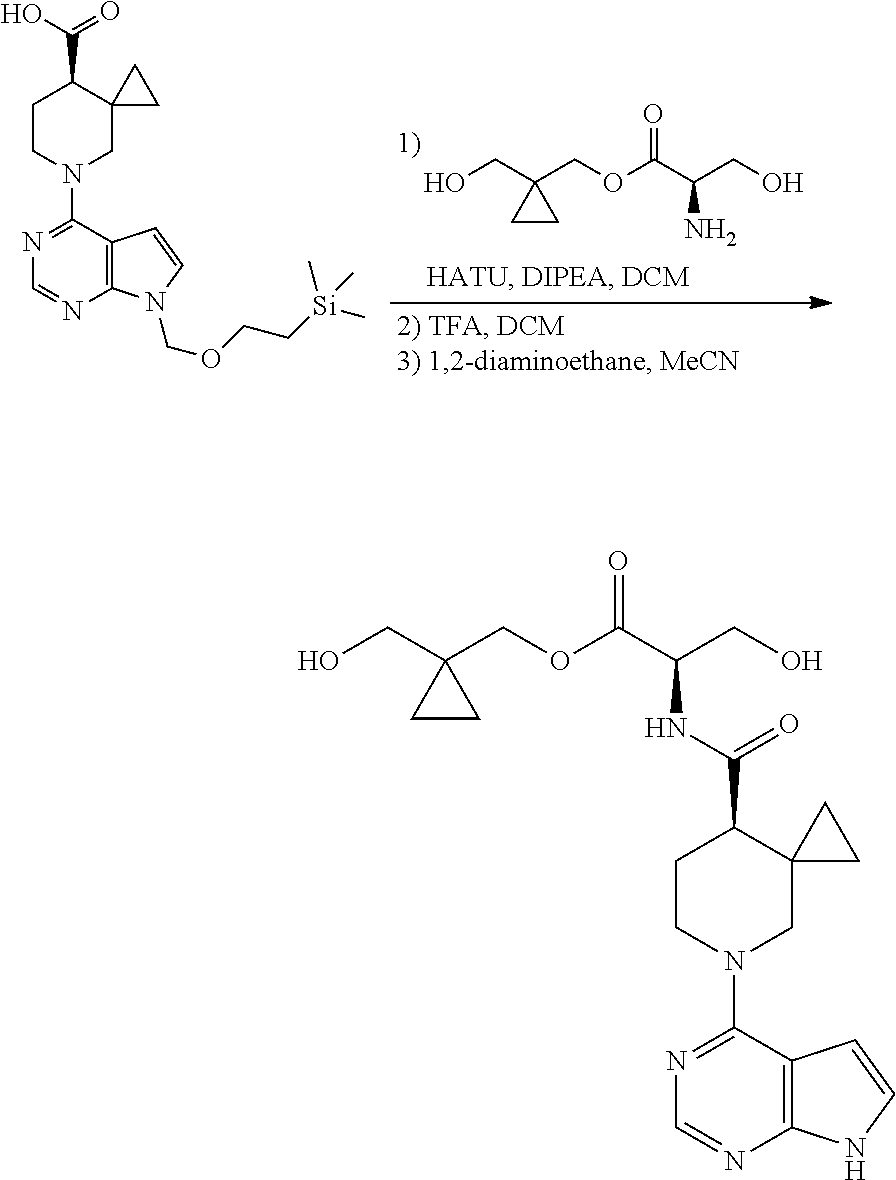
C1CN(C2=NC=NC3=C2C=CN3COCC[Si](C)(C)C)CC2(C1C(O)=O)CC2.OCC1(COC(C(CO)N)=O)CC1.C1CN(C2=NC=NC3=C2C=CN3)CC2(C1C(NC(C(OCC1(CO)CC1)=O)CO)=O)CC2
